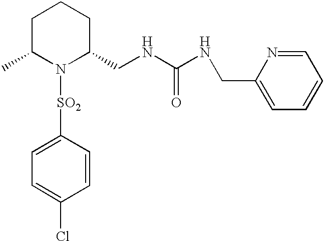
C1([SO2]N2C(CNC(NCC3=CC=CC=N3)=O)CCCC2C)=CC=C(Cl)C=C1
